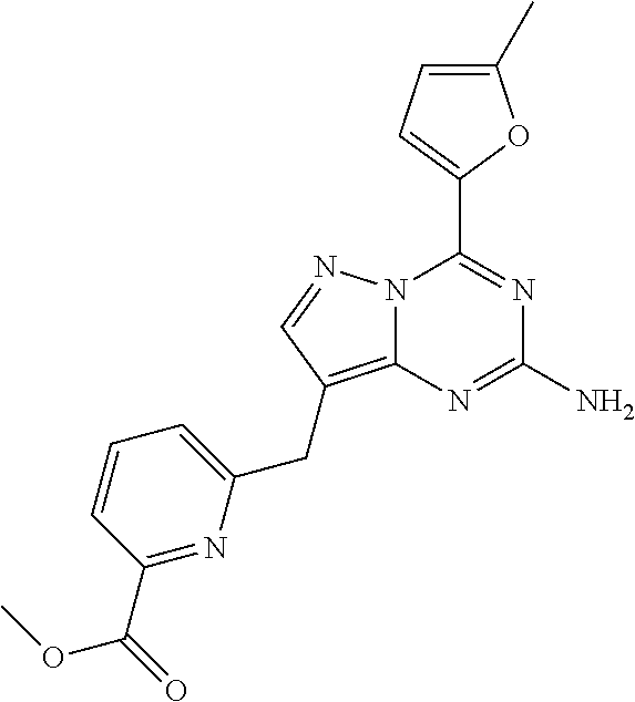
N12C(=C(CC3=CC=CC(C(OC)=O)=N3)C=N1)N=C(N)N=C2C1=CC=C(C)O1
